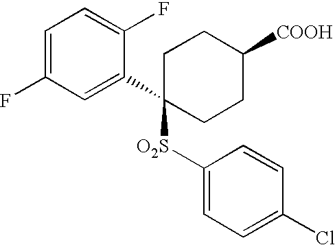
C1=C(F)C=C(C2([O2S]C3=CC=C(Cl)C=C3)CCC([COOH])CC2)C(F)=C1
